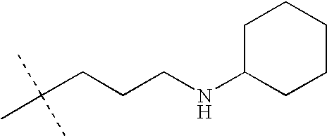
C(CCCNC1CCCCC1)(C)(C)C
